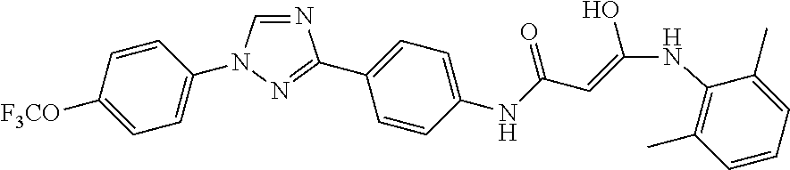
C1=CC([F3CO])=CC=C1N1C=NC(C2=CC=C(NC(=O)C=C(O)NC3=C(C)C=CC=C3C)C=C2)=N1
